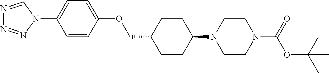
C1CC(N2CCN(C(=O)OC(C)(C)C)CC2)CCC1COC1=CC=C(N2C=NN=N2)C=C1
